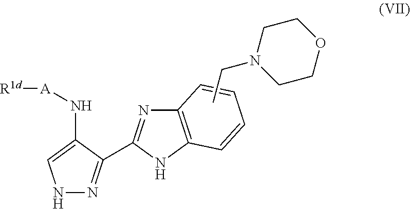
N1N=C(C2=NC3=C(N2)C=CC=C3)C(N[A][R1d])=C1.C1COCCN1CC
